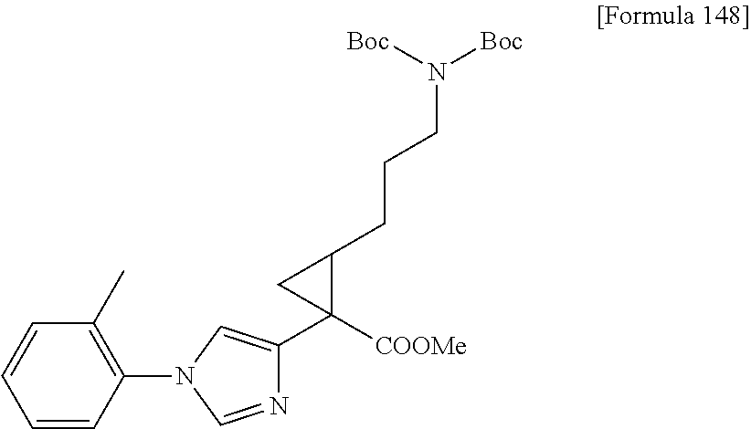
C1=CC(N2C=NC(C3([COOMe])C(CCCN([Boc])[Boc])C3)=C2)=C(C)C=C1
